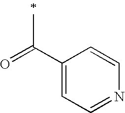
O=C(C1=CC=NC=C1)C
